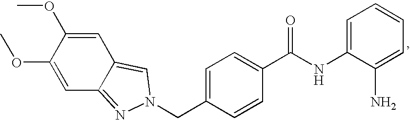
C1(OC)=CC2=NN(CC3=CC=C(C(=O)NC4=CC=CC=C4N)C=C3)C=C2C=C1OC
